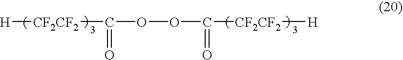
[H][CF2CF2]C(OOC([CF2CF2][H])=O)=O
